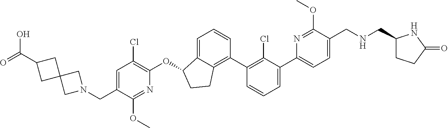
O(C1C2=CC=CC(C3=C(Cl)C(C4=CC=C(CNCC5CCC(=O)N5)C(OC)=N4)=CC=C3)=C2CC1)C1=C(Cl)C=C(CN2CC3(C2)CC(C(=O)O)C3)C(OC)=N1
